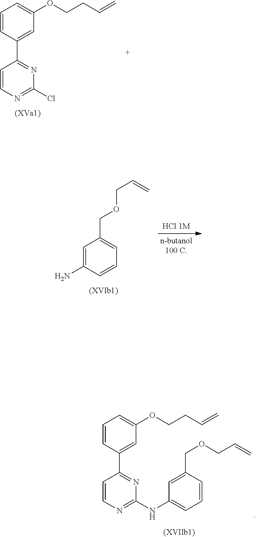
C1=CC(C2=NC(NC3=CC=CC(COCC=C)=C3)=NC=C2)=CC(OCCC=C)=C1.C1=CC(C2=NC(Cl)=NC=C2)=CC(OCCC=C)=C1.C(C1=CC=CC(N)=C1)OCC=C
